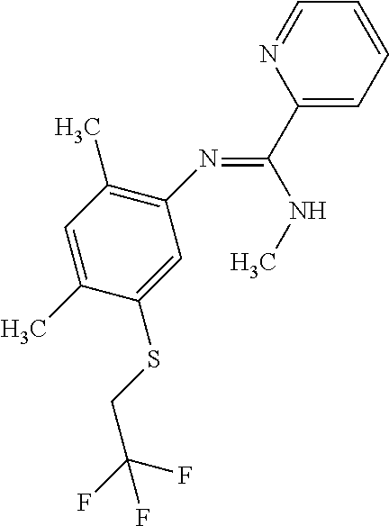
C1(N=C(C2=CC=CC=N2)NC)=C(C)C=C(C)C(SCC(F)(F)F)=C1
